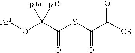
O(C([R1b])([R1a])C([Y]C(C([OR])=O)=O)=O)[Ar1]
